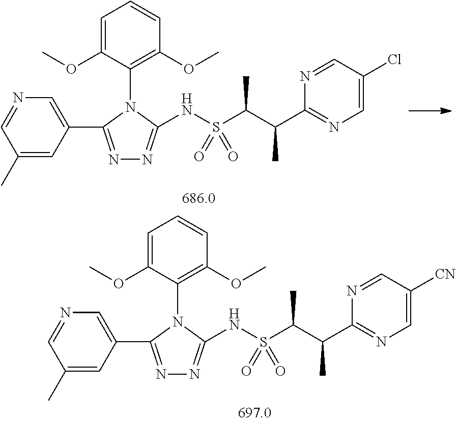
S(C(C(C1=NC=C([CN])C=N1)C)C)(=O)(=O)NC1=NN=C(C2=CN=CC(C)=C2)N1C1=C(OC)C=CC=C1OC.S(C(C(C1=NC=C(Cl)C=N1)C)C)(=O)(=O)NC1=NN=C(C2=CN=CC(C)=C2)N1C1=C(OC)C=CC=C1OC
